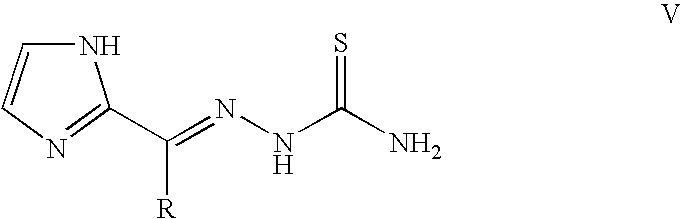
C1(C([R])=NNC(=S)N)=NC=CN1
